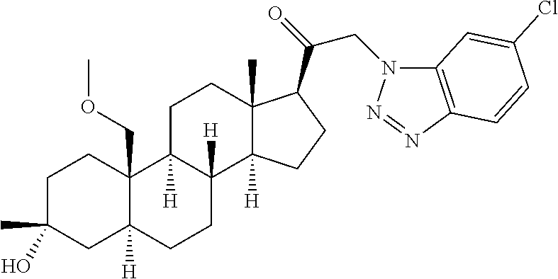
C1C(C)(O)CC2([H])C(COC)(C1)C1([H])C([H])(CC2)C2([H])C(C)(CC1)C(C(CN1C3=C(N=N1)C=CC(Cl)=C3)=O)CC2
